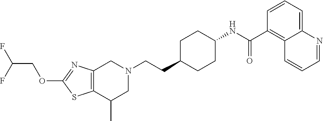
C(CC1CCC(NC(C2=C3C(=CC=C2)N=CC=C3)=O)CC1)N1CC2=C(C(C)C1)SC(OCC(F)F)=N2
